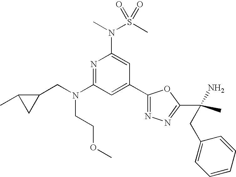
N1=C(N(CC2C(C)C2)CCOC)C=C(C2=NN=C(C(C)(N)CC3=CC=CC=C3)O2)C=C1N(S(C)(=O)=O)C
